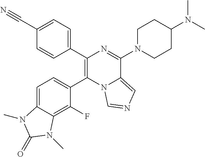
C12=CC=C(C3=C(C4=CC=C(C#N)C=C4)N=C(N4CCC(N(C)C)CC4)C4=CN=CN43)C(F)=C1N(C)C(=O)N2C
